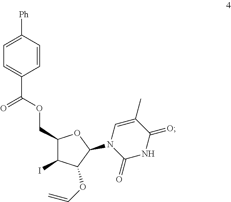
C1(COC(C2=CC=C([Ph])C=C2)=O)C(I)C(OC=C)C(N2C=C(C)C(=O)NC2=O)O1
